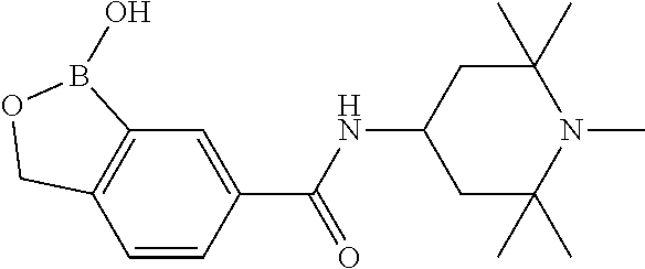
C12=C(C=CC(C(NC3CC(C)(C)N(C)C(C)(C)C3)=O)=C1)COB2O
